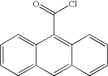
C1=CC=C2C(=C1)C(C(=O)Cl)=C1C(=C2)C=CC=C1
